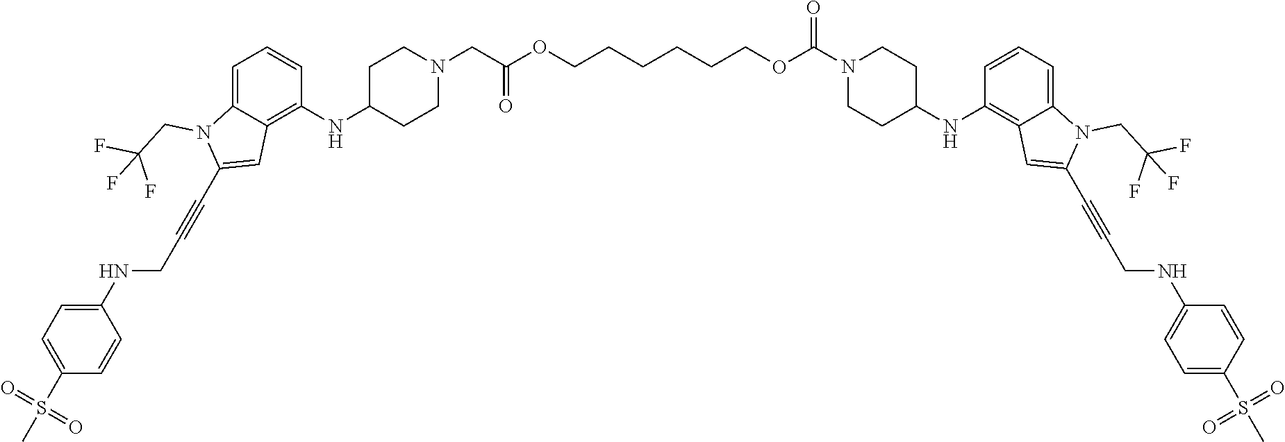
S(=O)(C1=CC=C(NCC#CC2=CC3=C(NC4CCN(C(OCCCCCCOC(CN5CCC(NC6=C7C(=CC=C6)N(CC(F)(F)F)C(C#CCNC6=CC=C(S(=O)(=O)C)C=C6)=C7)CC5)=O)=O)CC4)C=CC=C3N2CC(F)(F)F)C=C1)(=O)C
